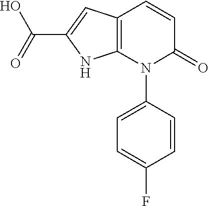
C1=CC(N2C(=O)C=CC3=C2NC(C(=O)O)=C3)=CC=C1F
